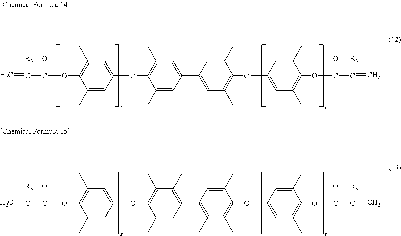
C1(C)=CC(OC2=C(C)C=C(C3=CC(C)=C(OC4=CC(C)=C(OC(=O)C([R3])=C)C(C)=C4)C(C)=C3)C=C2C)=CC(C)=C1OC(=O)C([R3])=C.C1(C)=CC(OC2=C(C)C(C)=C(C3=C(C)C(C)=C(OC4=CC(C)=C(OC(=O)C([R3])=C)C(C)=C4)C(C)=C3)C=C2C)=CC(C)=C1OC(=O)C([R3])=C
